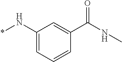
C1(N*)=CC=CC(C(NC)=O)=C1
